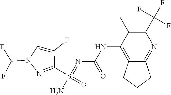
C12=C(NC(N=S(N)(=O)C3=NN(C(F)F)C=C3F)=O)C(C)=C(C(F)(F)F)N=C1CCC2
